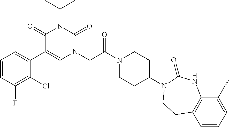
C1=CC(F)=C(Cl)C(C2=CN(CC(N3CCC(N4C(=O)NC5=C(C=CC=C5F)CC4)CC3)=O)C(=O)N(C(C)C)C2=O)=C1
